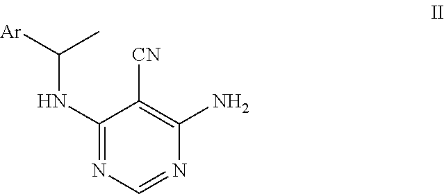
C1(NC(C)[Ar])=NC=NC(N)=C1[CN]
